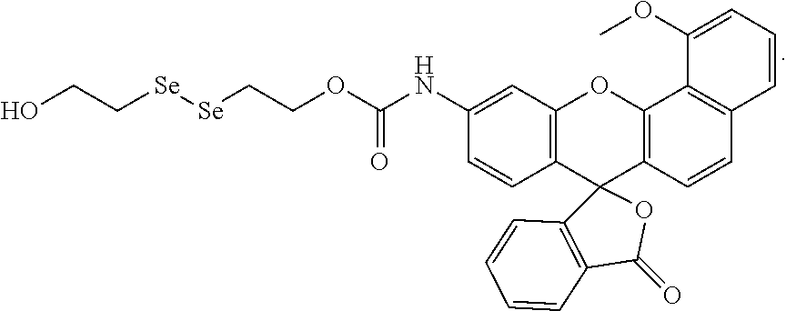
OCC[Se][Se]CCOC(NC1=CC2=C(C=C1)C1(C3=C(O2)C2=C(C=C3)C=CC=C2OC)C2=C(C(=O)O1)C=CC=C2)=O
